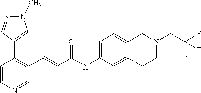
C1=CN=CC(C=CC(NC2=CC=C3C(=C2)CCN(CC(F)(F)F)C3)=O)=C1C1=CN(C)N=C1
